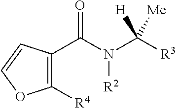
C1([R4])=C(C(N(C([R3])([H])[Me])[R2])=O)C=CO1
